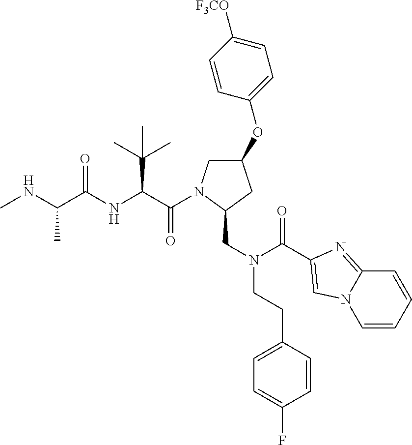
C(=O)(C(C(C)(C)C)NC(=O)C(C)NC)N1CC(OC2=CC=C([F3CO])C=C2)CC1CN(CCC1=CC=C(F)C=C1)C(=O)C1=CN2C=CC=CC2=N1
